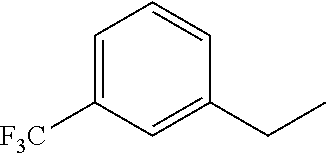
C1(CC)=CC([F3C])=CC=C1
